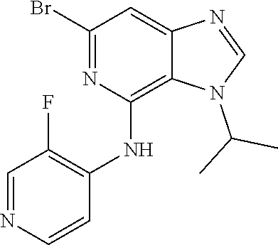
N1=C(Br)C=C2C(=C1NC1=C(F)C=NC=C1)N(C(C)C)C=N2
